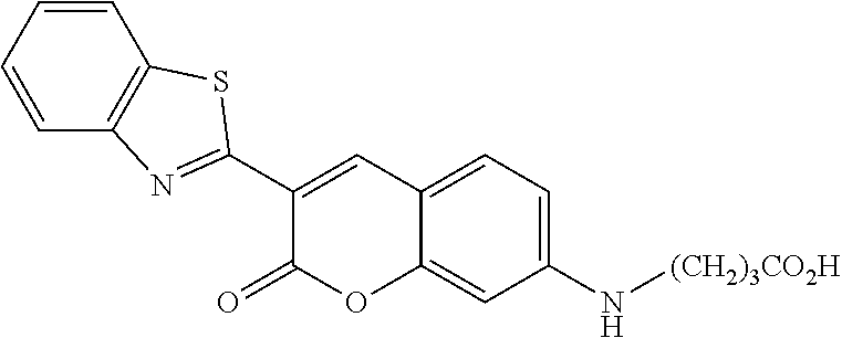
C12=CC=C(N[(CH2)3CO2H])C=C1OC(=O)C(C1=NC3=C(S1)C=CC=C3)=C2
